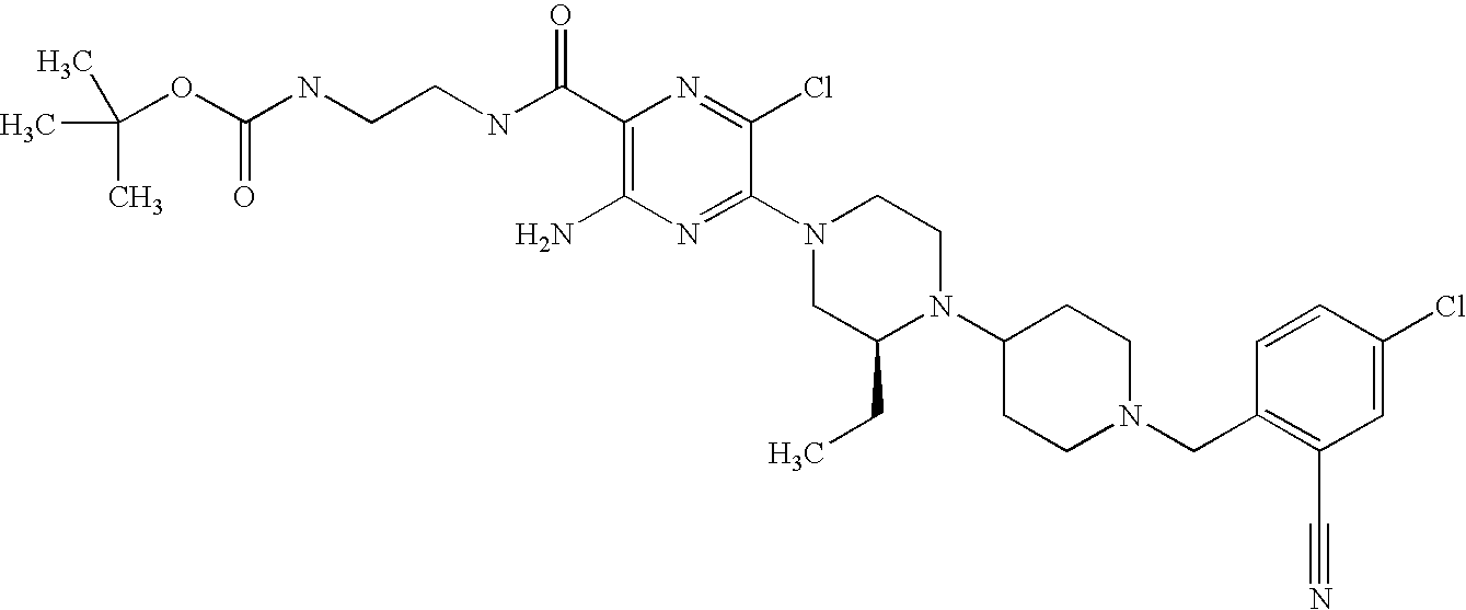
C1(C(NCCNC(OC(C)(C)C)=O)=O)=C(N)N=C(N2CC(CC)N(C3CCN(CC4=C(C#N)C=C(Cl)C=C4)CC3)CC2)C(Cl)=N1
